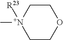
C[N+]1([R23])CCOCC1
